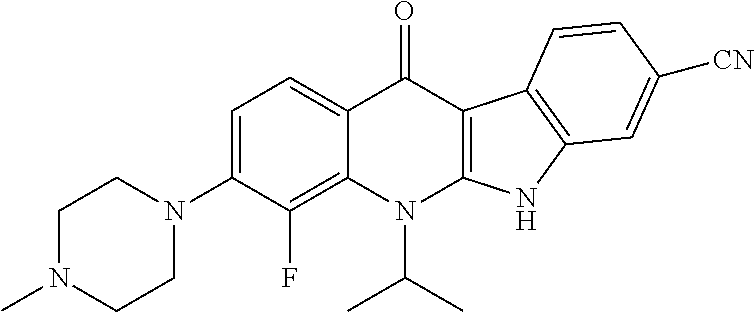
C1=C(N2CCN(C)CC2)C(F)=C2C(=C1)C(=O)C1=C(N2C(C)C)NC2=C1C=CC([CN])=C2
